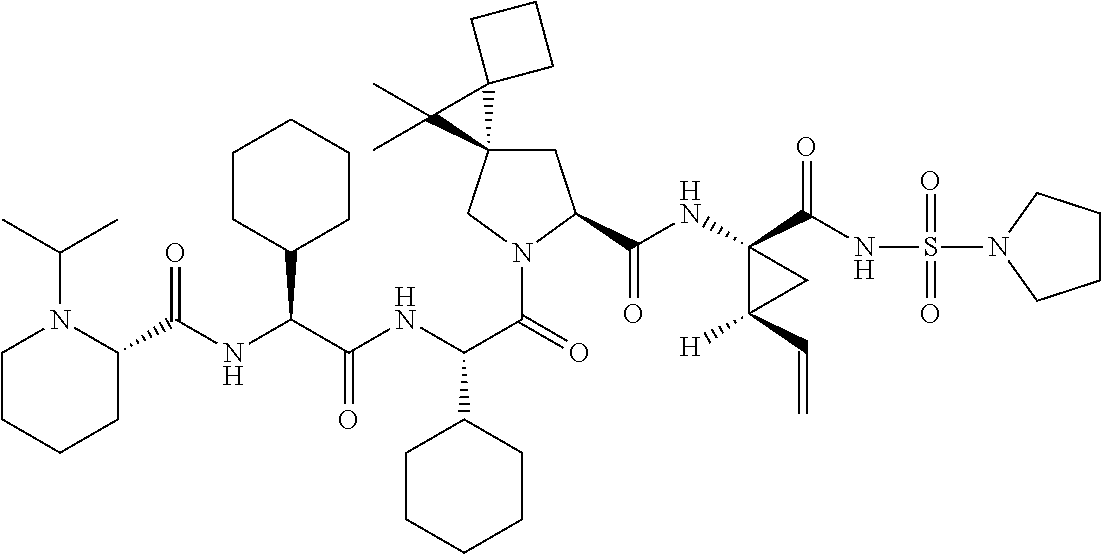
C1C2(CN(C(=O)C(NC(C(NC(C3N(C(C)C)CCCC3)=O)C3CCCCC3)=O)C3CCCCC3)C1C(NC1(C(NS(=O)(=O)N3CCCC3)=O)C([H])(C=C)C1)=O)C1(C2(C)C)CCC1
